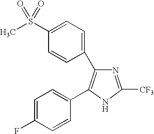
N1=C([CF3])NC(C2=CC=C(F)C=C2)=C1C1=CC=C(S(=O)(C)=O)C=C1
